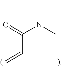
C(N(C)C)(=O)C=C
